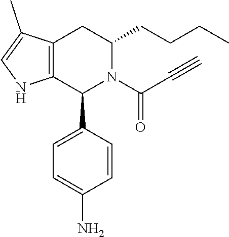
C12=C(CC(CCCC)N(C(C#C)=O)C1C1=CC=C(N)C=C1)C(C)=CN2
